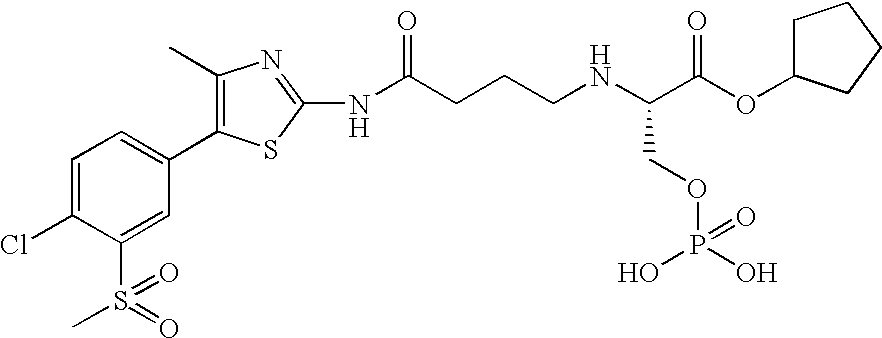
C1=C(Cl)C(S(=O)(C)=O)=CC(C2=C(C)N=C(NC(=O)CCCNC(C(OC3CCCC3)=O)COP(O)(O)=O)S2)=C1
